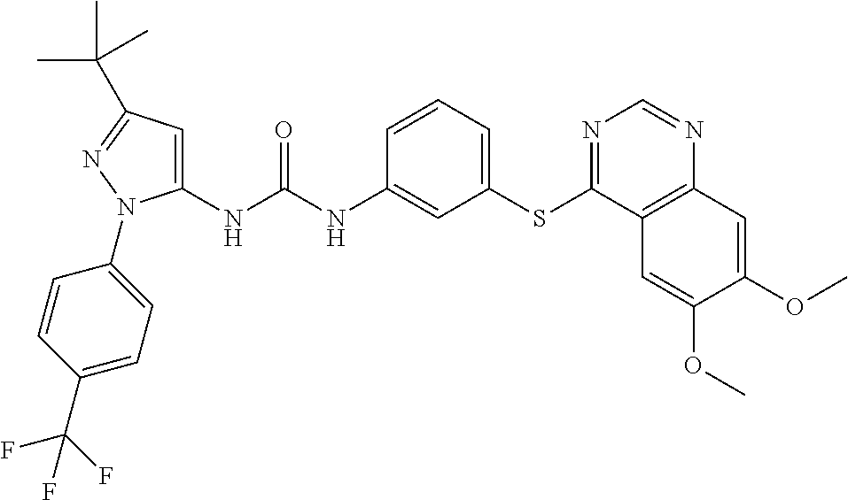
C1(NC(NC2=CC(SC3=NC=NC4=C3C=C(OC)C(OC)=C4)=CC=C2)=O)=CC(C(C)(C)C)=NN1C1=CC=C(C(F)(F)F)C=C1
